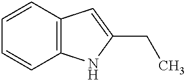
C1=CC2=C(C=C1)C=C(CC)N2
